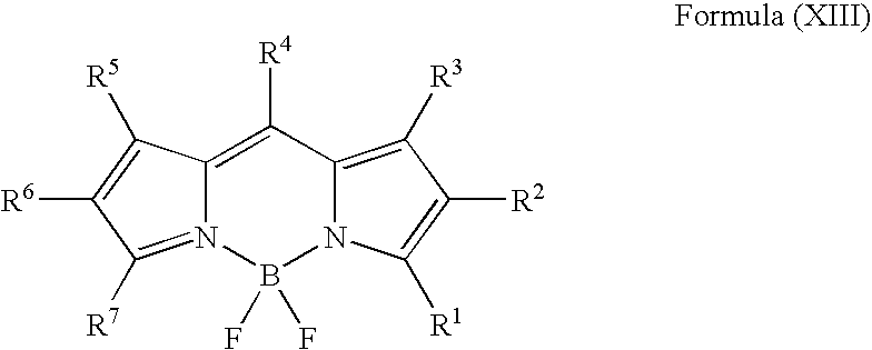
C12=C([R4])C3=C([R3])C([R2])=C([R1])N3B(F)(F)N1=C([R7])C([R6])=C2[R5]
